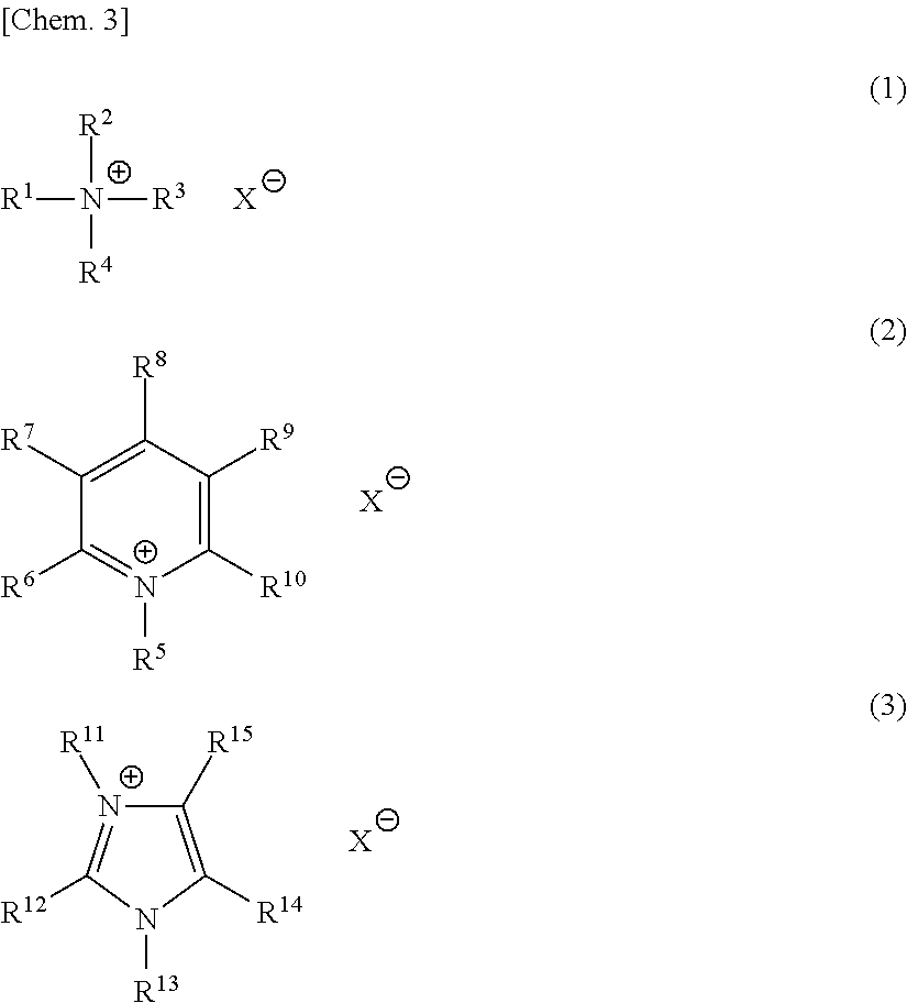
[R2][N+]([R4])([R3])[R1].[X].C1([R10])=C([R9])C([R8])=C([R7])C([R6])=[N+]1[R5].[X].C1([R15])=C([R14])N([R13])C([R12])=[N+]1[R11].[X]
